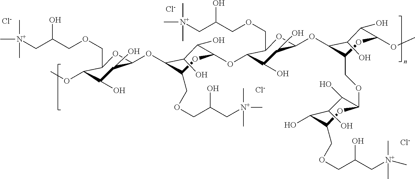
[Cl-].[Cl-].[Cl-].C1(OC)C(O)C(O)C(OC2C(COCC(C[N+](C)(C)C)O)OC(OC3C(O)C(O)C(OC4C(COC5C(O)C(O)C(O)C(COCC(C[N+](C)(C)C)O)O5)OC(OC)C(O)C4O)OC3COCC(C[N+](C)(C)C)O)C(O)C2O)OC1COCC(C[N+](C)(C)C)O.[Cl-]
